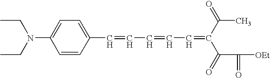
C1=CC(N(CC)CC)=CC=C1C=CC=CC=C(C(=O)C([OEt])=O)C(=O)C
